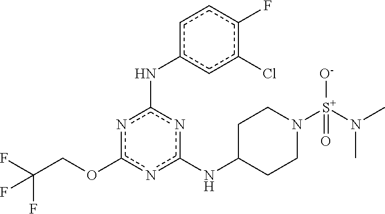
n1c(NC2CCN([S+]([O-])(=O)N(C)C)CC2)nc(Nc2cc(Cl)c(F)cc2)nc1OCC(F)(F)F
